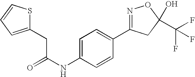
O=C(NC1=CC=C(C2=NOC(C(F)(F)F)(O)C2)C=C1)CC1=CC=CS1
